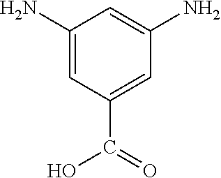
C1(N)=CC(C(O)=O)=CC(N)=C1
